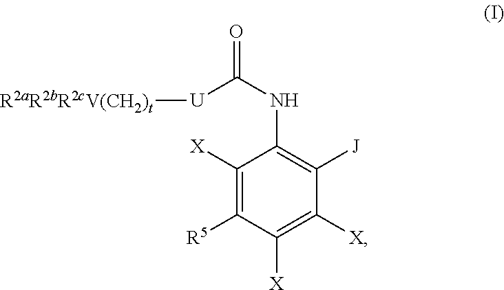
C1([X])=C([R5])C([X])=C([X])C([J])=C1NC([U][R2aR2bR2cV(CH2)t])=O
